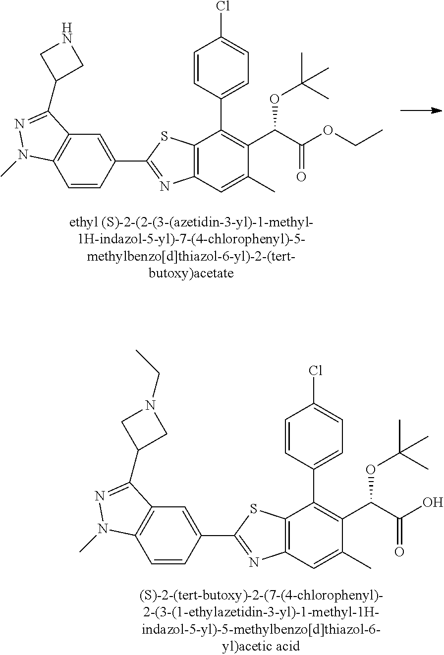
C12=C(C=C(C)C(C(C(OCC)=O)OC(C)(C)C)=C1C1=CC=C(Cl)C=C1)N=C(C1=CC3=C(C=C1)N(C)N=C3C1CNC1)S2.C12=C(C=C(C)C(C(C(O)=O)OC(C)(C)C)=C1C1=CC=C(Cl)C=C1)N=C(C1=CC3=C(C=C1)N(C)N=C3C1CN(CC)C1)S2
